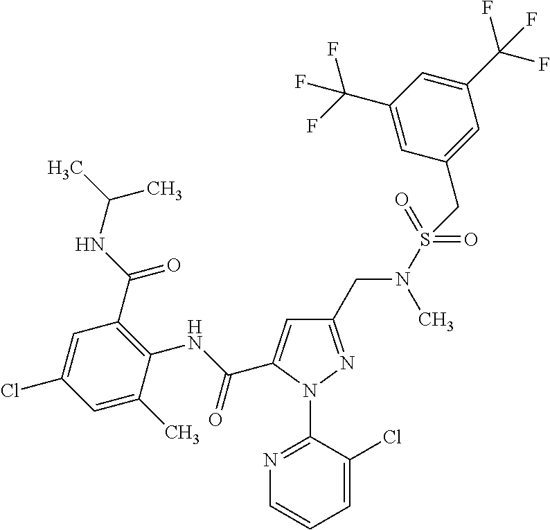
C(C1=CC(CN(C)S(CC2=CC(C(F)(F)F)=CC(C(F)(F)F)=C2)(=O)=O)=NN1C1=NC=CC=C1Cl)(NC1=C(C(NC(C)C)=O)C=C(Cl)C=C1C)=O
